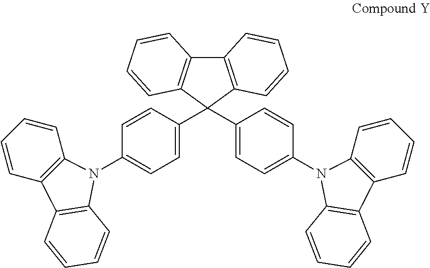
C12=C(C(C3=CC=C(N4C5=C(C=CC=C5)C5=C4C=CC=C5)C=C3)(C3=CC=C(N4C5=C(C=CC=C5)C5=C4C=CC=C5)C=C3)C3=C1C=CC=C3)C=CC=C2
